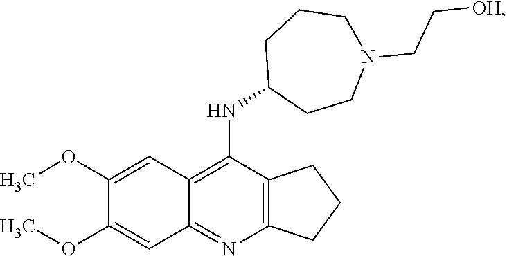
C12=C(N=C3C(=C1NC1CCN(CC[OH])CCC1)C=C(OC)C(OC)=C3)CCC2
